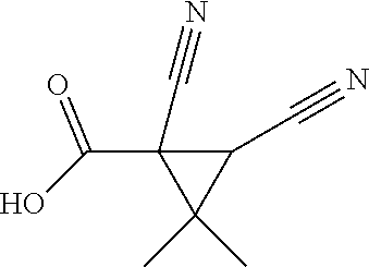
OC(C1(C#N)C(C)(C)C1C#N)=O
